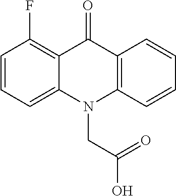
C12=CC=CC(F)=C1C(=O)C1=C(N2CC(O)=O)C=CC=C1
